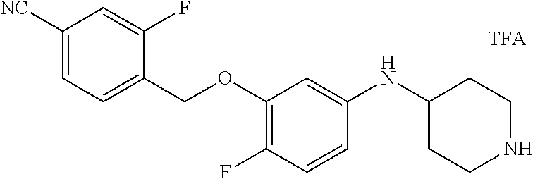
C1([NC])=CC=C(COC2=C(F)C=CC(NC3CCNCC3)=C2)C(F)=C1
